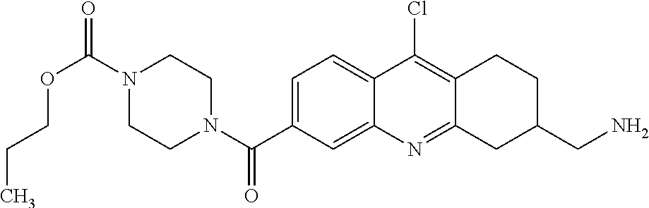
N1(C(OCCC)=O)CCN(C(=O)C2=CC=C3C(=C2)N=C2C(=C3Cl)CCC(CN)C2)CC1
